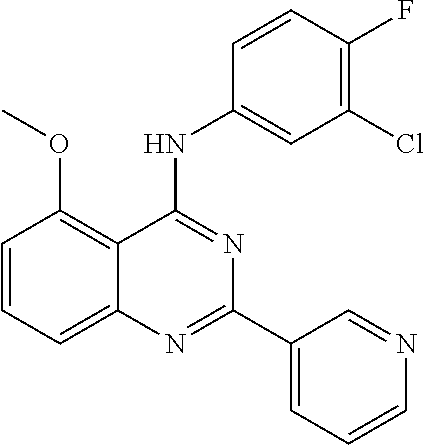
C1=CC=C2C(=C1OC)C(NC1=CC(Cl)=C(F)C=C1)=NC(C1=CC=CN=C1)=N2
